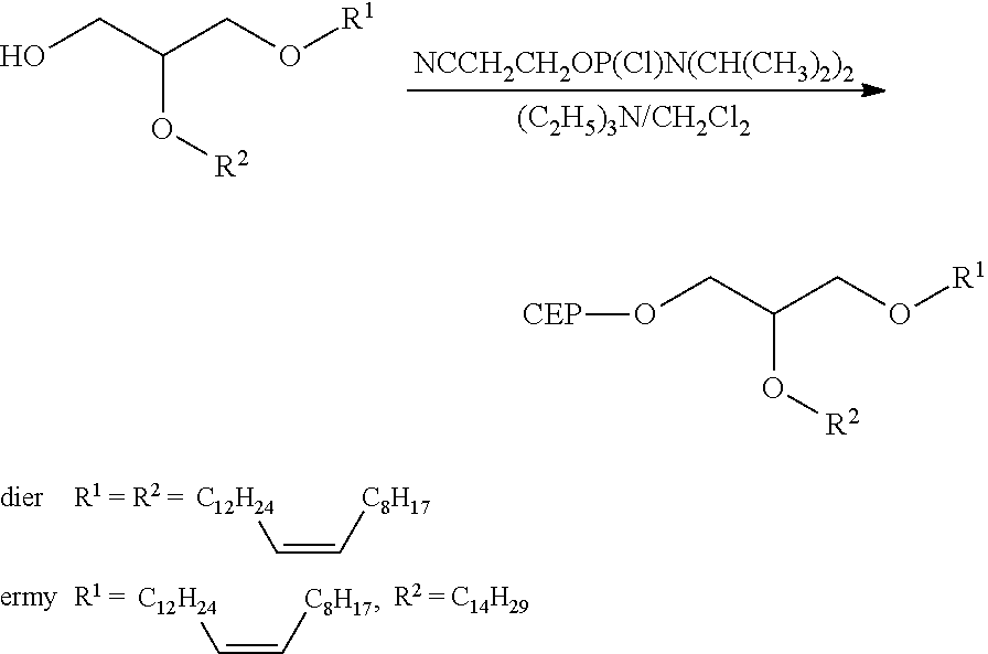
[NCCH2CH2OP(Cl)N(CH(CH3)2)2].OCC(O[R2])CO[R1].[C12H24]C=C[C8H17].[C12H24]C=C[C8H17].O(CC(O[R2])CO[R1])[CEP]
